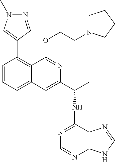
C1=CC=C2C(=C1C1=CN(C)N=C1)C(OCCN1CCCC1)=NC(C(NC1=NC=NC3=C1N=CN3)C)=C2
